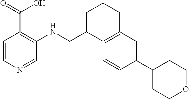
C1=CC(C2CCOCC2)=CC2=C1C(CNC1=C(C(O)=O)C=CN=C1)CCC2
